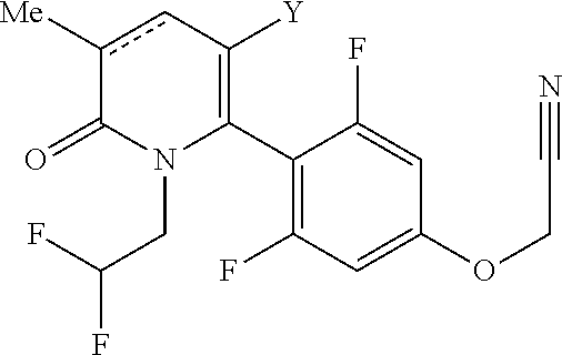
C1(C2=C([Y])cc([Me])C(=O)N2CC(F)F)=C(F)C=C(OCC#N)C=C1F
